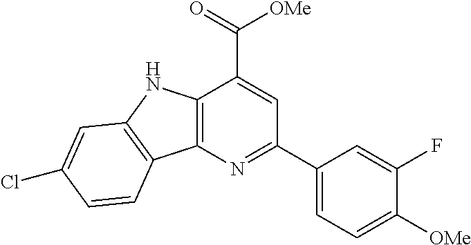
C12=C(N=C(C3=CC=C([OMe])C(F)=C3)C=C1C(=O)[OMe])C1=C(N2)C=C(Cl)C=C1
